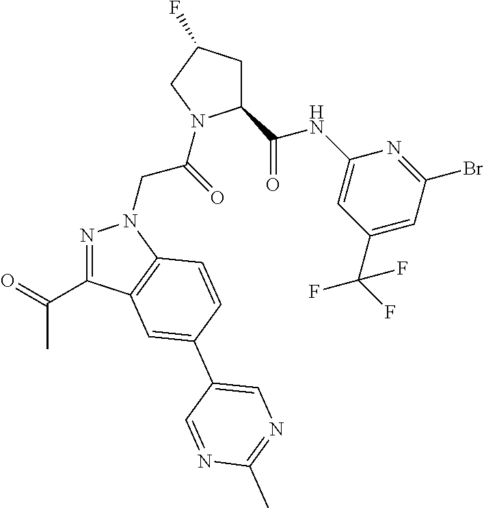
C1(C(NC2=CC(C(F)(F)F)=CC(Br)=N2)=O)CC(F)CN1C(CN1N=C(C(=O)C)C2=C1C=CC(C1=CN=C(C)N=C1)=C2)=O
